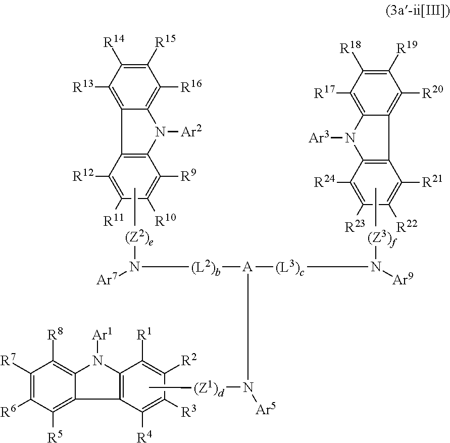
C1([R11])=C([R12])C2=C(C([R9])=C1[R10])N([Ar2])C1=C([R16])C([R15])=C([R14])C([R13])=C21.C[(Z2)e]N([Ar7])[(L2)b][A]([(L3)c]N([Ar9])[(Z3)f]C)N([Ar5])[(Z1)d]C.C1([R22])=C([R21])C2=C(C([R24])=C1[R23])N([Ar3])C1=C([R17])C([R18])=C([R19])C([R20])=C21.C1([R3])=C([R4])C2=C(N([Ar1])C3=C([R8])C([R7])=C([R6])C([R5])=C32)C([R1])=C1[R2]
